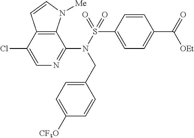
C12=C(C(N(S(=O)(C3=CC=C(C(=O)[OEt])C=C3)=O)CC3=CC=C([CF3O])C=C3)=NC=C1Cl)N([Me])C=C2
